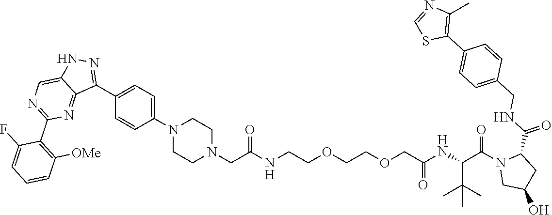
C1=NC(C)=C(C2=CC=C(CNC(=O)C3N(C(C(NC(COCCOCCNC(CN4CCN(C5=CC=C(C6=NNC7=CN=C(C8=C([OMe])C=CC=C8F)N=C67)C=C5)CC4)=O)=O)C(C)(C)C)=O)CC(O)C3)C=C2)S1
